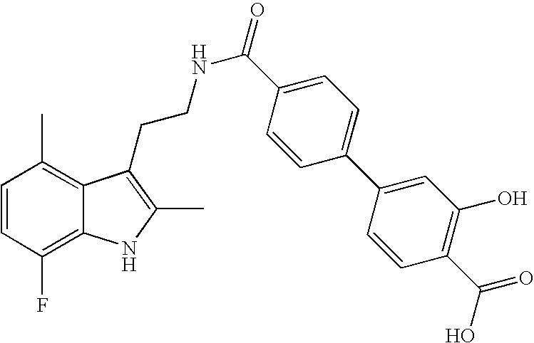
C1=CC(F)=C2C(=C1C)C(CCNC(=O)C1=CC=C(C3=CC(O)=C(C(=O)O)C=C3)C=C1)=C(C)N2
